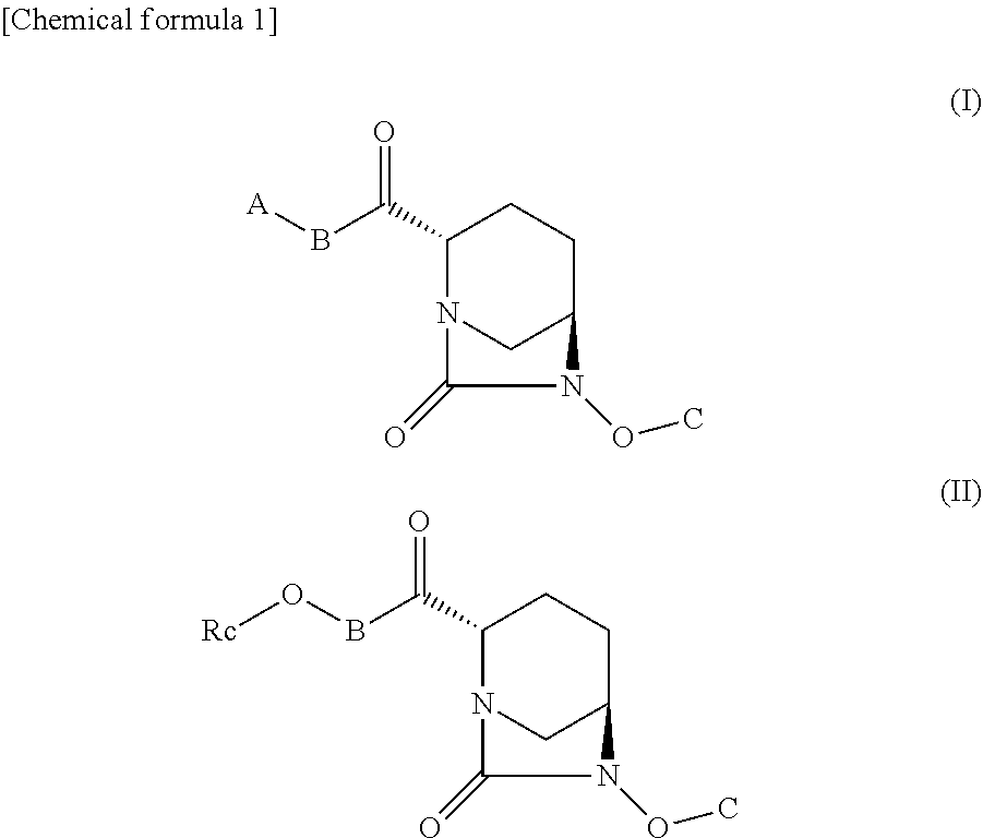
C1(C(B[A])=O)N2CC(CC1)N(OC)C2=O.C1(C(BO[Rc])=O)N2CC(CC1)N(OC)C2=O
